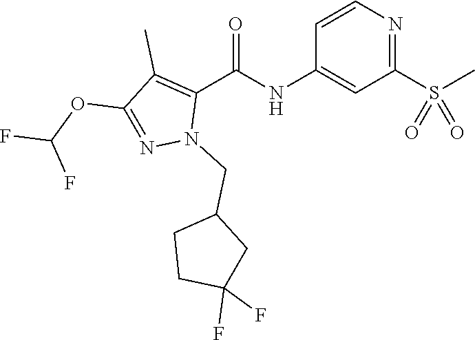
C1=CN=C(S(C)(=O)=O)C=C1NC(C1=C(C)C(OC(F)F)=NN1CC1CCC(F)(F)C1)=O
